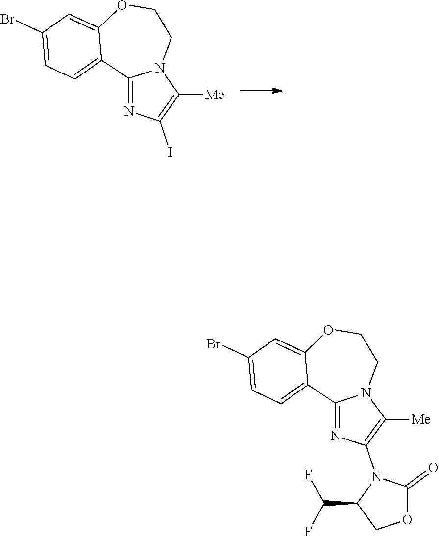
C12=NC(I)=C([Me])N1CCOC1=CC(Br)=CC=C21.C12=NC(N3C(C(F)F)COC3=O)=C([Me])N1CCOC1=CC(Br)=CC=C21
